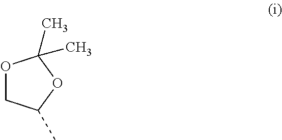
O1CC(C)OC1(C)C
